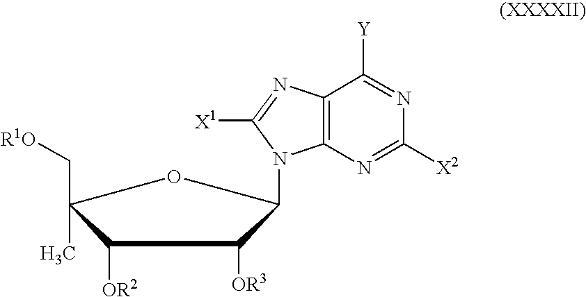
C1([OR2])C(C)(C[R1O])OC(N2C3=C(N=C2[X1])C([Y])=NC([X2])=N3)C1[OR3]
